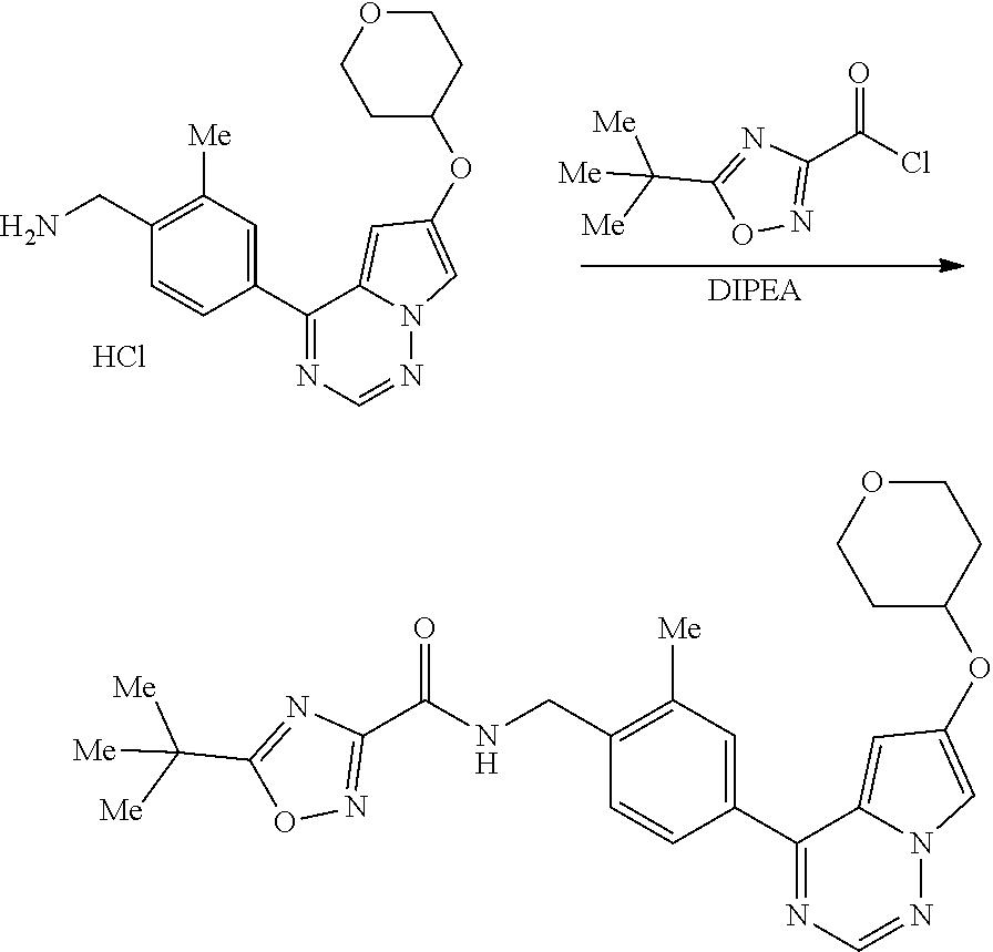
ClC(C1=NOC(C([Me])([Me])[Me])=N1)=O.Cl.C1(CN)=C([Me])C=C(C2=NC=NN3C2=CC(OC2CCOCC2)=C3)C=C1.C1(CNC(C2=NOC(C([Me])([Me])[Me])=N2)=O)=C([Me])C=C(C2=NC=NN3C2=CC(OC2CCOCC2)=C3)C=C1
